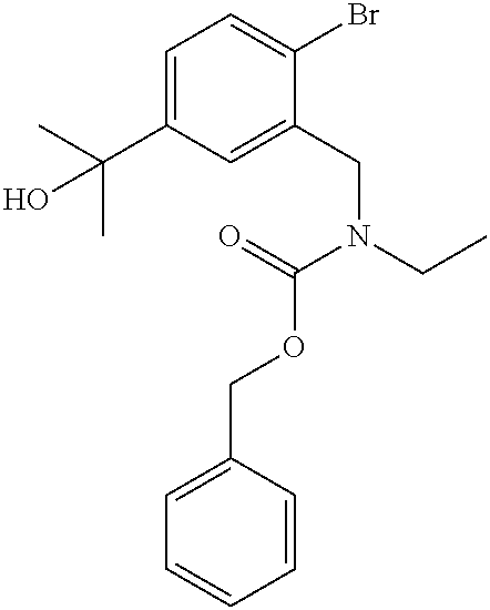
C1=C(C(C)(C)O)C=C(CN(CC)C(=O)OCC2=CC=CC=C2)C(Br)=C1
